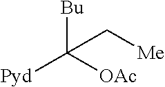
[Bu]C([OAc])([Pyd])C[Me]
